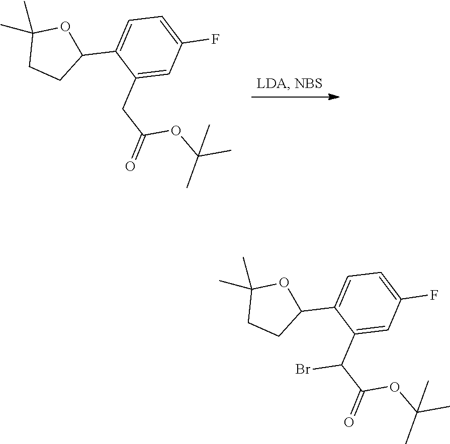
C(C(=O)OC(C)(C)C)C1=CC(F)=CC=C1C1OC(C)(C)CC1.C(C(=O)OC(C)(C)C)(C1=CC(F)=CC=C1C1OC(C)(C)CC1)Br
